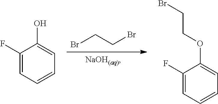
[NaOH(aq)].BrCCBr.C1(F)=CC=CC=C1O.C1(F)=CC=CC=C1OCCBr
